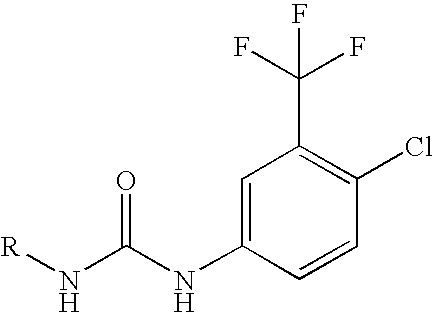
C1=C(NC(N[R])=O)C=CC(Cl)=C1C(F)(F)F
